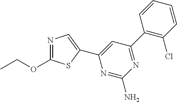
N1=C(OCC)SC(C2=CC(C3=C(Cl)C=CC=C3)=NC(N)=N2)=C1
